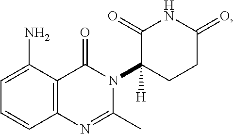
C12=C(C(N)=CC=C1)C(=O)N(C1([H])CCC(=O)NC1=O)C(C)=N2
